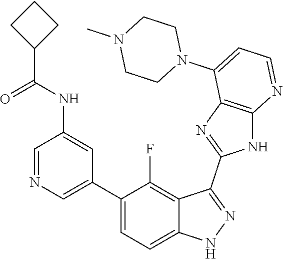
C1=NC=C(C2=CC=C3C(=C2F)C(C2=NC4=C(N2)N=CC=C4N2CCN(C)CC2)=NN3)C=C1NC(=O)C1CCC1
